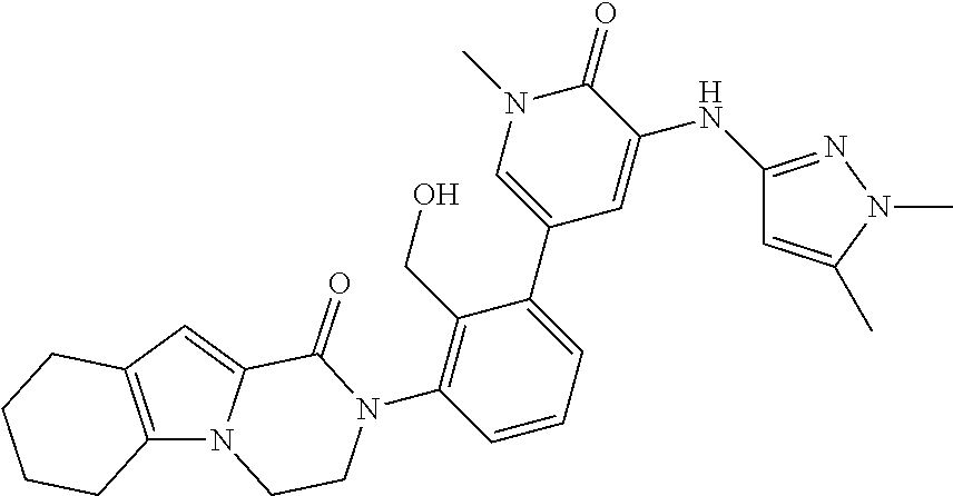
C12=C(C=C3N1CCN(C1=C(CO)C(C4=CN(C)C(=O)C(NC5=NN(C)C(C)=C5)=C4)=CC=C1)C3=O)CCCC2
